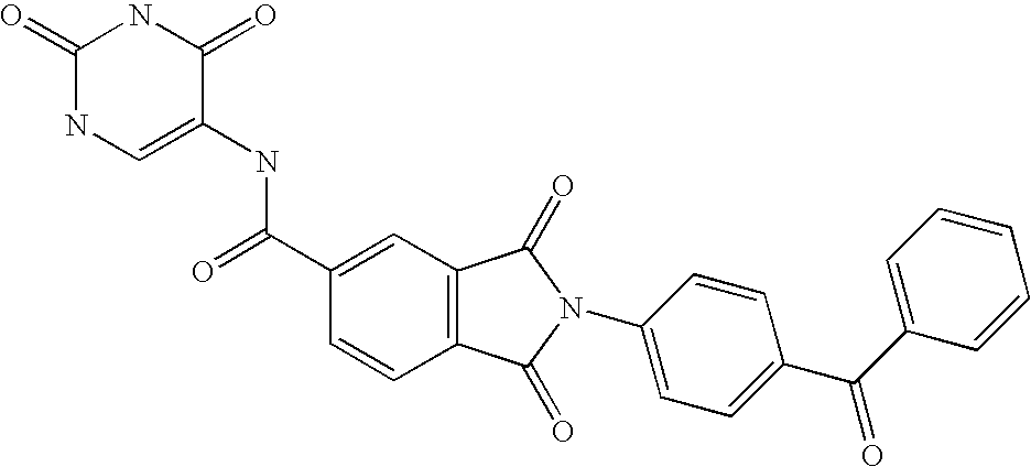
C1(=O)NC=C(NC(C2=CC3=C(C=C2)C(=O)N(C2=CC=C(C(C4=CC=CC=C4)=O)C=C2)C3=O)=O)C(=O)N1
